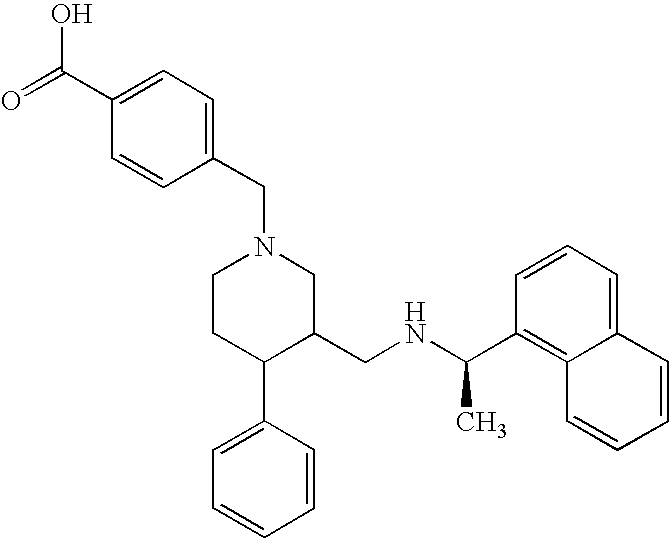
C1CC(C2=CC=CC=C2)C(CNC(C2=C3C(=CC=C2)C=CC=C3)C)CN1CC1=CC=C(C(=O)O)C=C1
